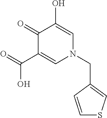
C1(=O)C(C(=O)O)=CN(CC2=CSC=C2)C=C1O
